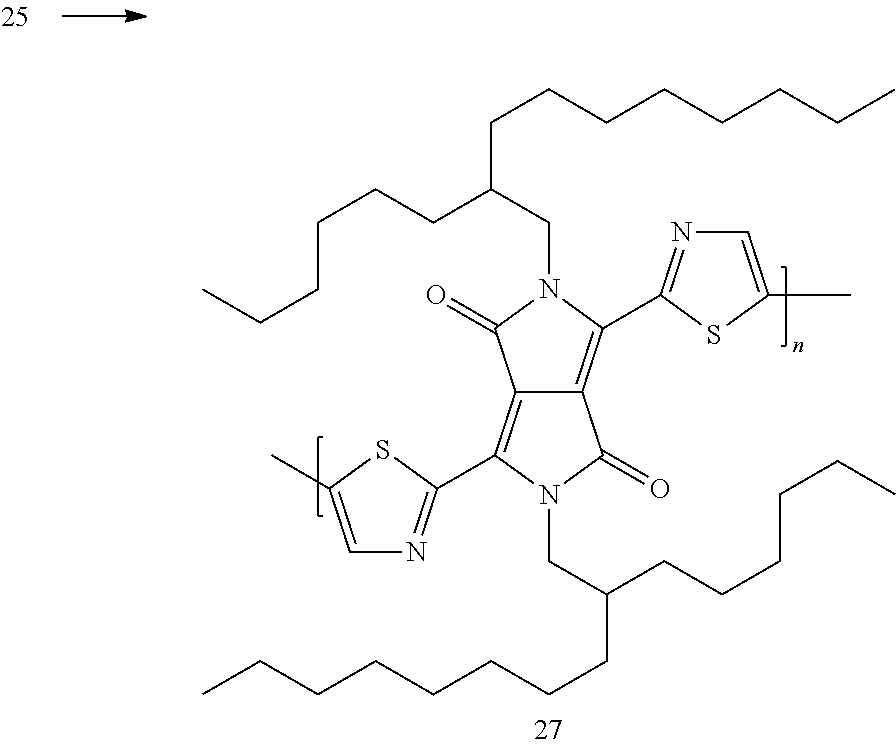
C12=C(C3=NC=C(C)S3)N(CC(CCCCCC)CCCCCCCC)C(=O)C1=C(C1=NC=C(C)S1)N(CC(CCCCCC)CCCCCCCC)C2=O
